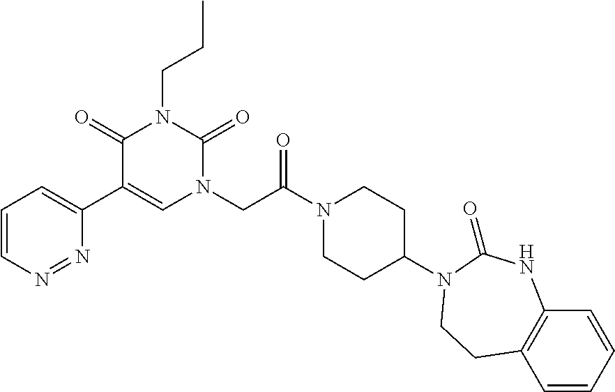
C1(C2=CC=CN=N2)=CN(CC(N2CCC(N3C(=O)NC4=C(C=CC=C4)CC3)CC2)=O)C(=O)N(CCC)C1=O
